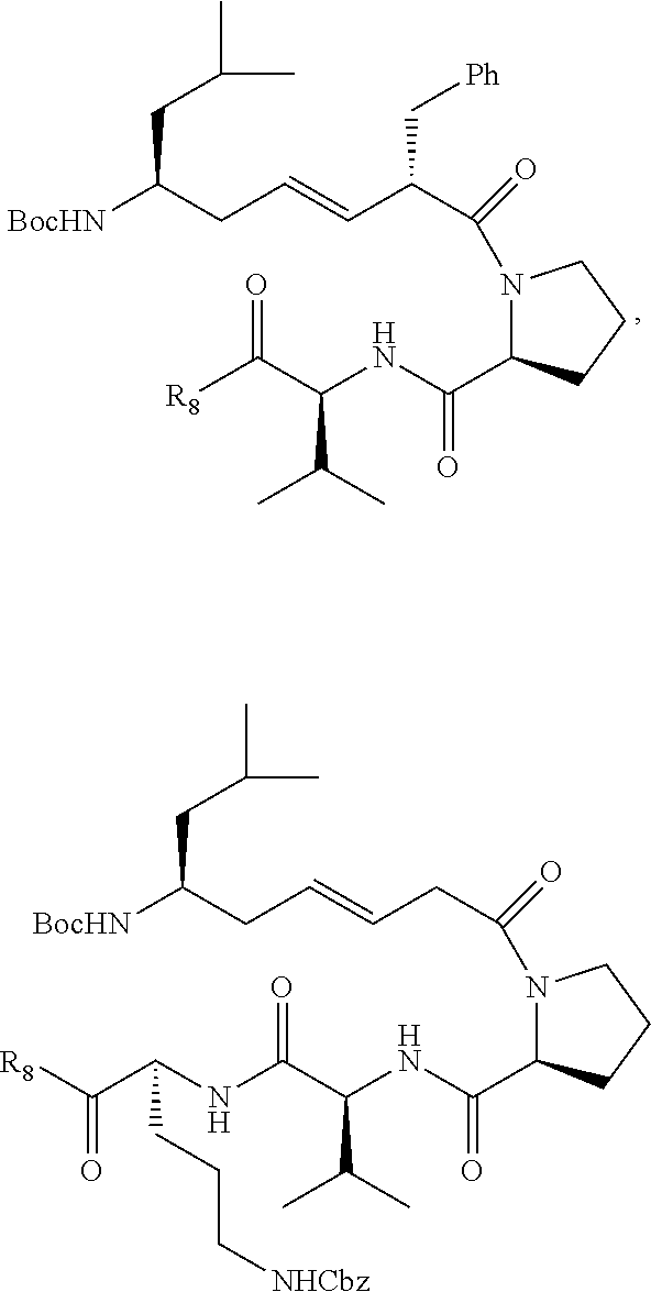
N1(C(C(C=CCC([BocHN])CC(C)C)C[Ph])=O)C(C(NC(C(C)C)C(=O)[R8])=O)CCC1.N1(C(CC=CCC([BocHN])CC(C)C)=O)C(C(NC(C(C)C)C(=O)NC(C([R8])=O)CCC[NHCbz])=O)CCC1
